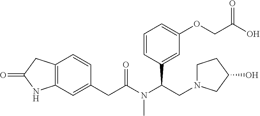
C12=C(C=C(CC(N(C(CN3CCC(O)C3)C3=CC(OCC(O)=O)=CC=C3)C)=O)C=C1)NC(=O)C2
